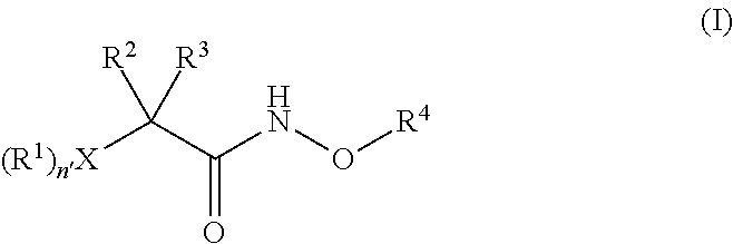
[(R1)nX]C(C(NO[R4])=O)([R3])[R2]
